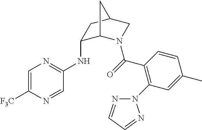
C1=C([F3C])N=CC(NC2C3N(C(=O)C4=C(N5N=CC=N5)C=C(C)C=C4)CC(C2)C3)=N1
